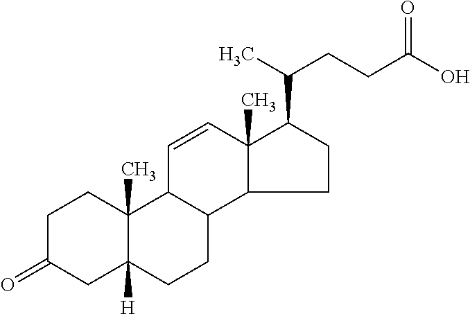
C1C(=O)CC2([H])C(C)(C1)C1C(CC2)C2C(C)(C=C1)C(C(C)CCC(O)=O)CC2
